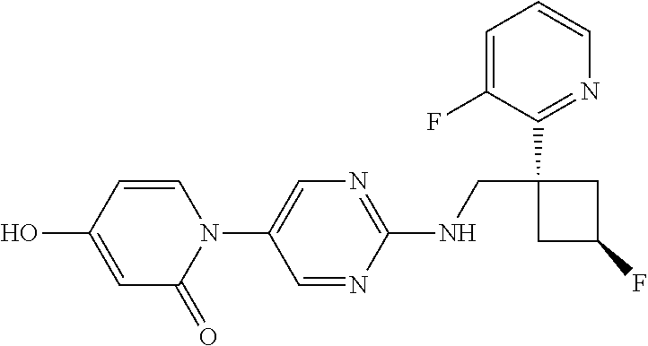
N1(C2=CN=C(NCC3(C4=NC=CC=C4F)CC(F)C3)N=C2)C=CC(O)=CC1=O
